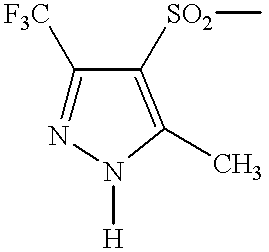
N1=C([F3C])C([SO2]C)=C(C)N1[H]
